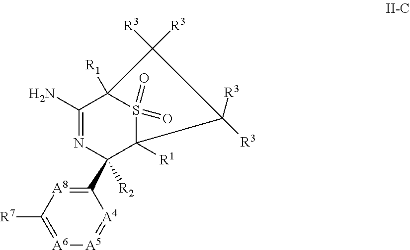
C1(N)=NC(C2=[A8]C([R7])=[A6][A5]=[A4]2)([R2])C2([R1])S(=O)(=O)C1([R1])C([R3])([R3])C2([R3])[R3]
